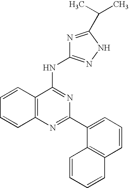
C12=C(N=C(C3=CC=CC4=C3C=CC=C4)N=C1NC1=NNC(C(C)C)=N1)C=CC=C2
